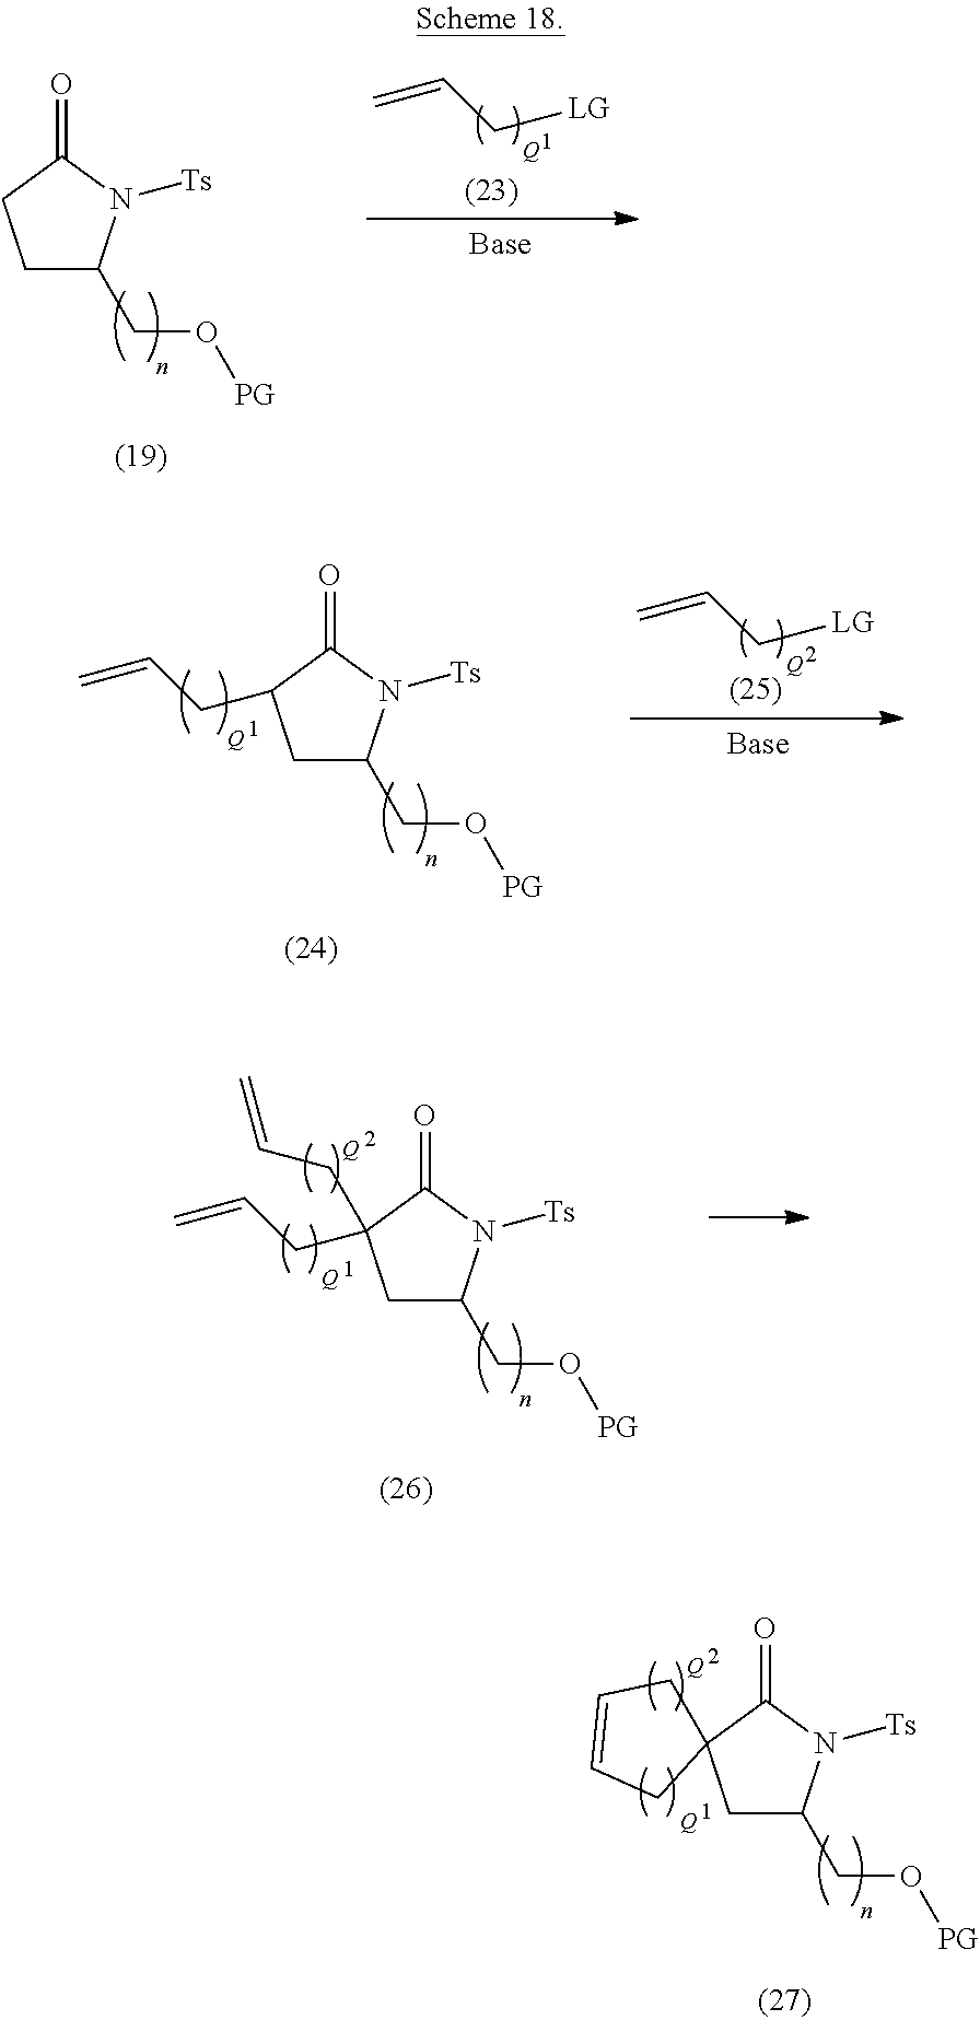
C=CC[LG].[Q].C1C(CO[PG])N([Ts])C(=O)C1CC=C.[Q].C1C(CO[PG])N([Ts])C(=O)C1(CC=C)CC=C.[Q].[Q].C1C(CO[PG])N([Ts])C(=O)C12CC=CC2.[Q].[Q].C1C(CO[PG])N([Ts])C(=O)C1.C=CC[LG].[Q]
